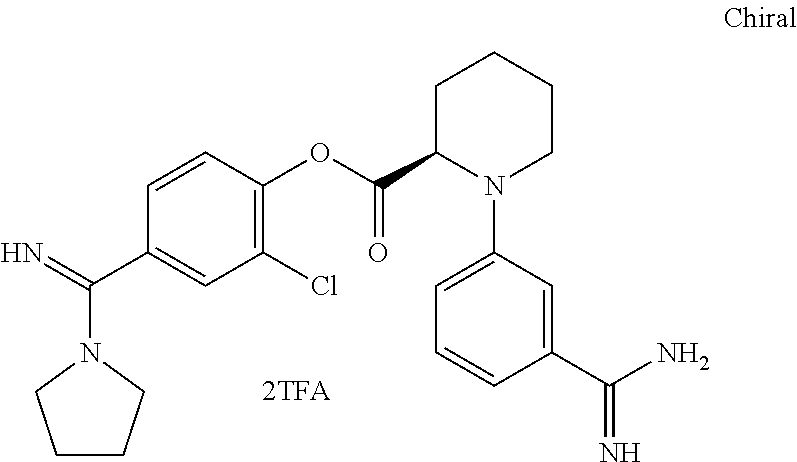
C1CCN(C(=N)C2=CC(Cl)=C(OC(C3N(C4=CC=CC(C(N)=N)=C4)CCCC3)=O)C=C2)C1
